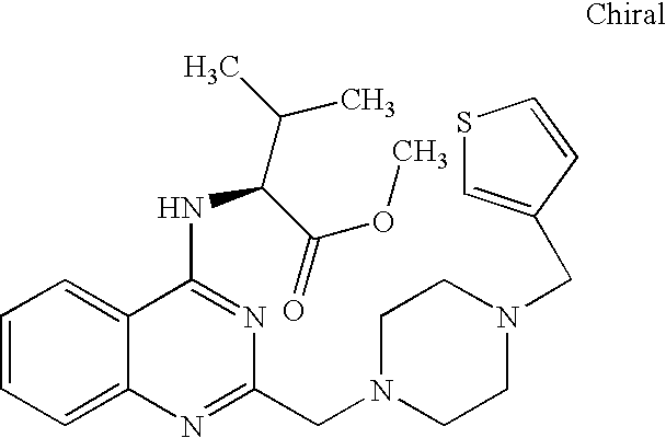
C1=CC=C2C(=C1)C(NC(C(C)C)C(=O)OC)=NC(CN1CCN(CC3=CSC=C3)CC1)=N2
